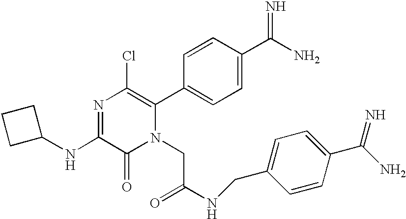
C1(NC2=NC(Cl)=C(C3=CC=C(C(N)=N)C=C3)N(CC(NCC3=CC=C(C(N)=N)C=C3)=O)C2=O)CCC1
